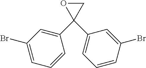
C1(C2(C3=CC=CC(Br)=C3)CO2)=CC(Br)=CC=C1
